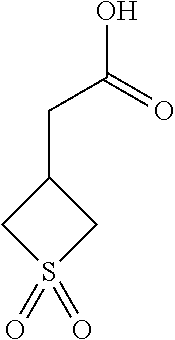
C1C(CC(O)=O)CS1(=O)=O
